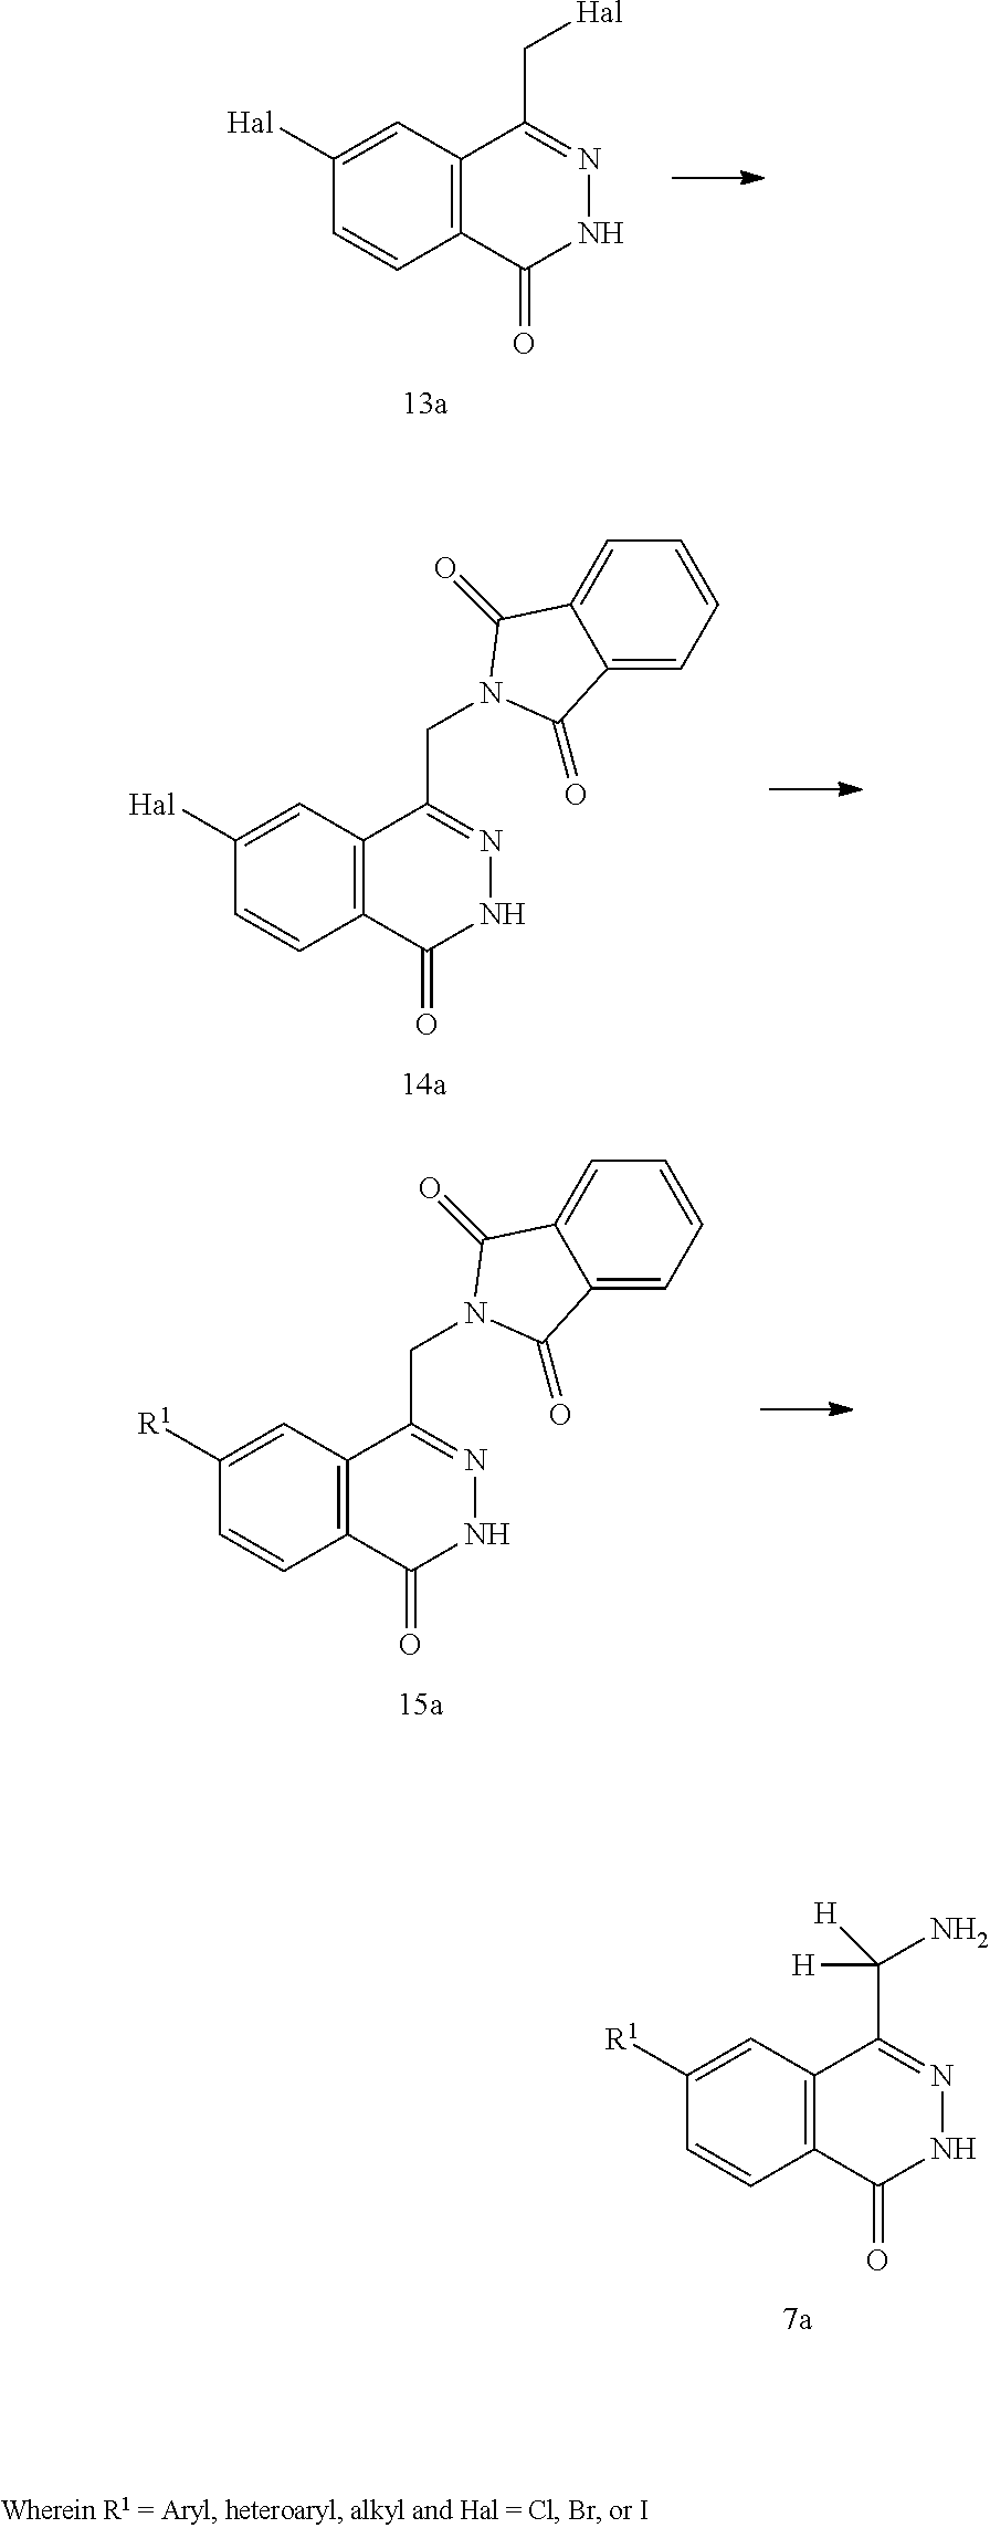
C1([Hal])=CC2=C(C(=O)NN=C2C[Hal])C=C1.C1([Hal])=CC2=C(C(=O)NN=C2CN2C(=O)C3=CC=CC=C3C2=O)C=C1.C1([R1])=CC2=C(C(=O)NN=C2CN2C(=O)C3=CC=CC=C3C2=O)C=C1.C1([R1])=CC2=C(C(=O)NN=C2C([H])(N)[H])C=C1
